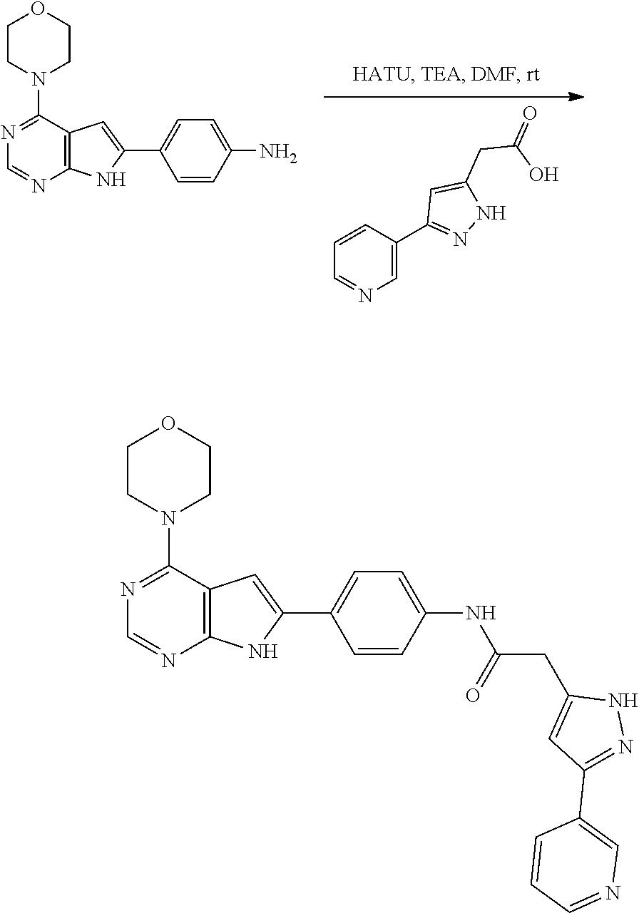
C1=CC(C2=NNC(CC(O)=O)=C2)=CN=C1.N1=C(N2CCOCC2)C2=C(N=C1)NC(C1=CC=C(N)C=C1)=C2.N1=C(N2CCOCC2)C2=C(N=C1)NC(C1=CC=C(NC(CC3=CC(C4=CN=CC=C4)=NN3)=O)C=C1)=C2
